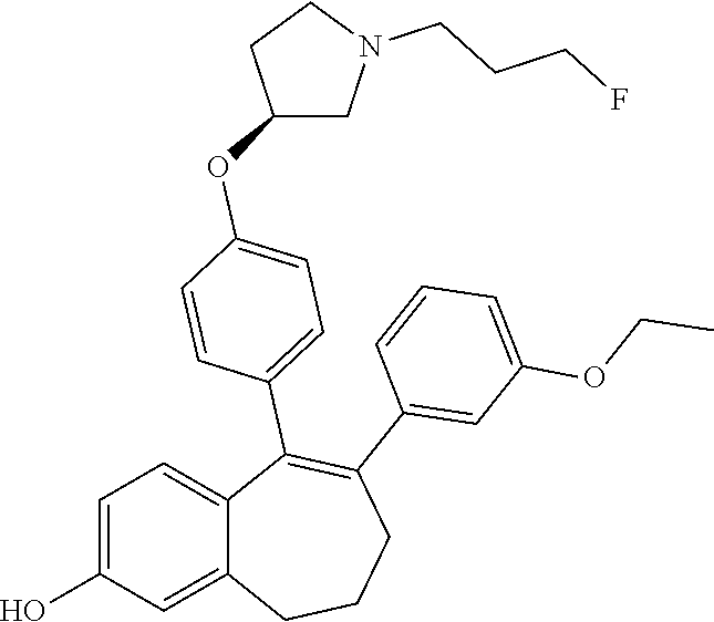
C1=C(O)C=C2C(=C1)C(C1=CC=C(OC3CN(CCCF)CC3)C=C1)=C(C1=CC(OCC)=CC=C1)CCC2
